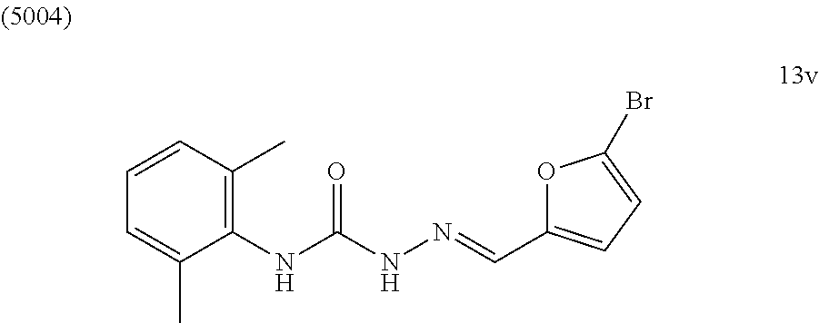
C1=C(C)C(NC(NN=CC2=CC=C(Br)O2)=O)=C(C)C=C1
